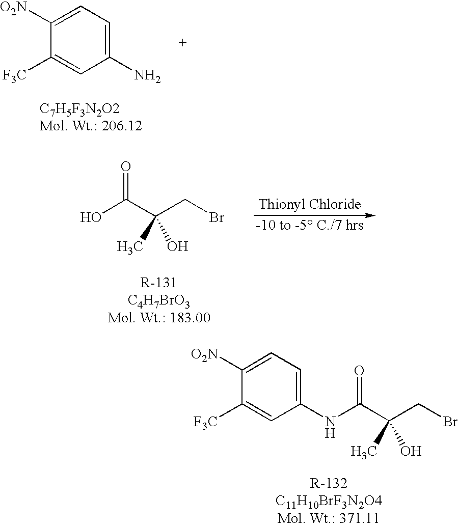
C1([O2N])=CC=C(N)C=C1[F3C].OC(C(CBr)(O)C)=O.C1([O2N])=CC=C(NC(C(CBr)(O)C)=O)C=C1[F3C]
